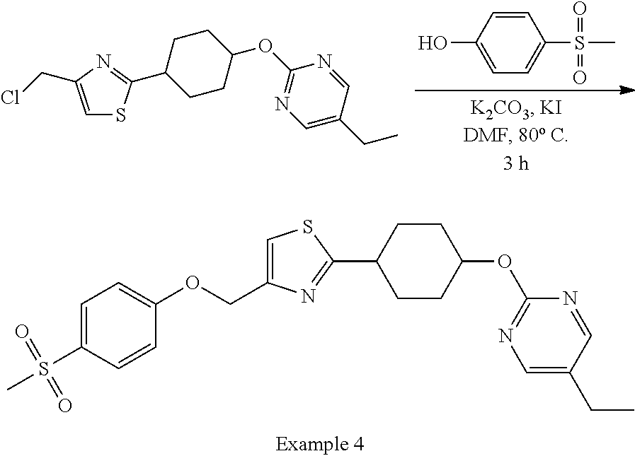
C1=C(COC2=CC=C(S(C)(=O)=O)C=C2)N=C(C2CCC(OC3=NC=C(CC)C=N3)CC2)S1.C1=CC(O)=CC=C1S(C)(=O)=O.C1=C(CCl)N=C(C2CCC(OC3=NC=C(CC)C=N3)CC2)S1
